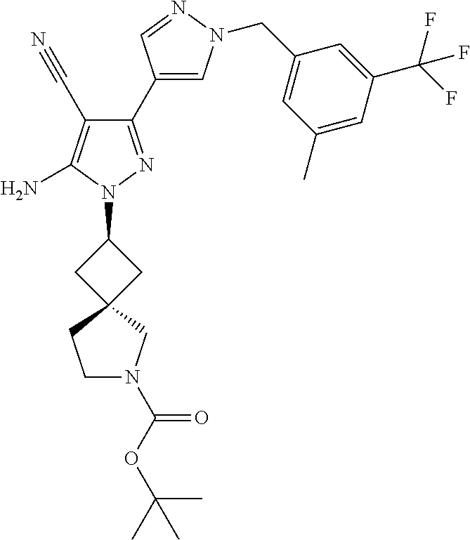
C1(C#N)=C(N)N(C2CC3(C2)CCN(C(=O)OC(C)(C)C)C3)N=C1C1=CN(CC2=CC(C)=CC(C(F)(F)F)=C2)N=C1
